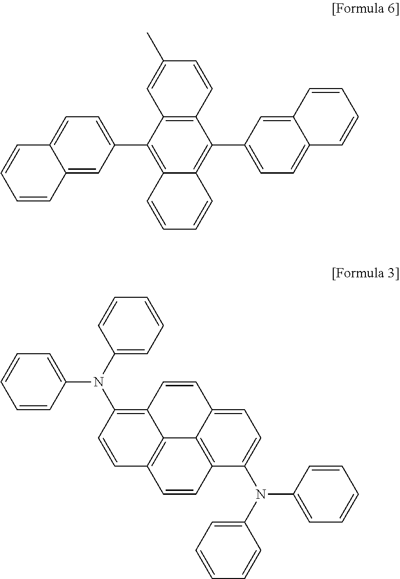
C12=C(C(C3=CC=C4C(=C3)C=CC=C4)=C3C(=C1C1=CC=C4C(=C1)C=CC=C4)C=CC=C3)C=C(C)C=C2.C1=C2C3=C(C(N(C4=CC=CC=C4)C4=CC=CC=C4)=C1)C=CC1=C3C(=C(N(C3=CC=CC=C3)C3=CC=CC=C3)C=C1)C=C2
